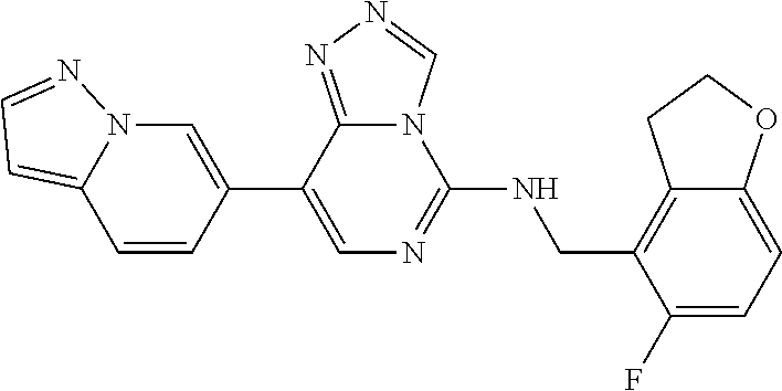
C1(C2=CN3C(=CC=N3)C=C2)=CN=C(NCC2=C3C(=CC=C2F)OCC3)N2C1=NN=C2
